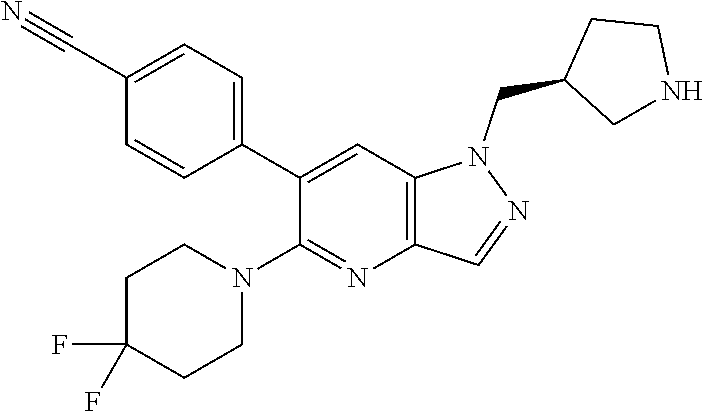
C1(C2=CC=C(C#N)C=C2)=CC2=C(N=C1N1CCC(F)(F)CC1)C=NN2CC1CNCC1
